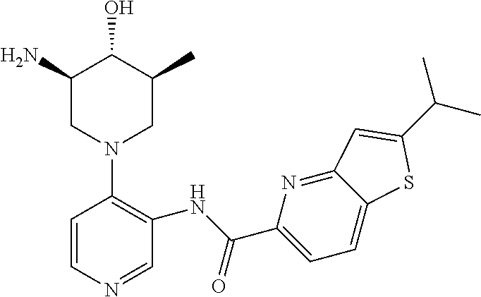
C1=CN=CC(NC(C2=CC=C3C(=N2)C=C(C(C)C)S3)=O)=C1N1CC(C)C(O)C(N)C1
